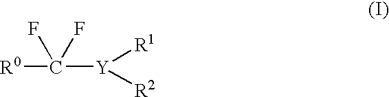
[R0]C(F)(F)[Y]([R1])[R2]
